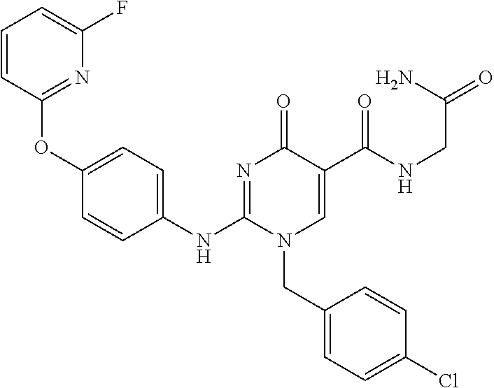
C1(OC2=CC=C(NC3=NC(=O)C(C(NCC(N)=O)=O)=CN3CC3=CC=C(Cl)C=C3)C=C2)=NC(F)=CC=C1
